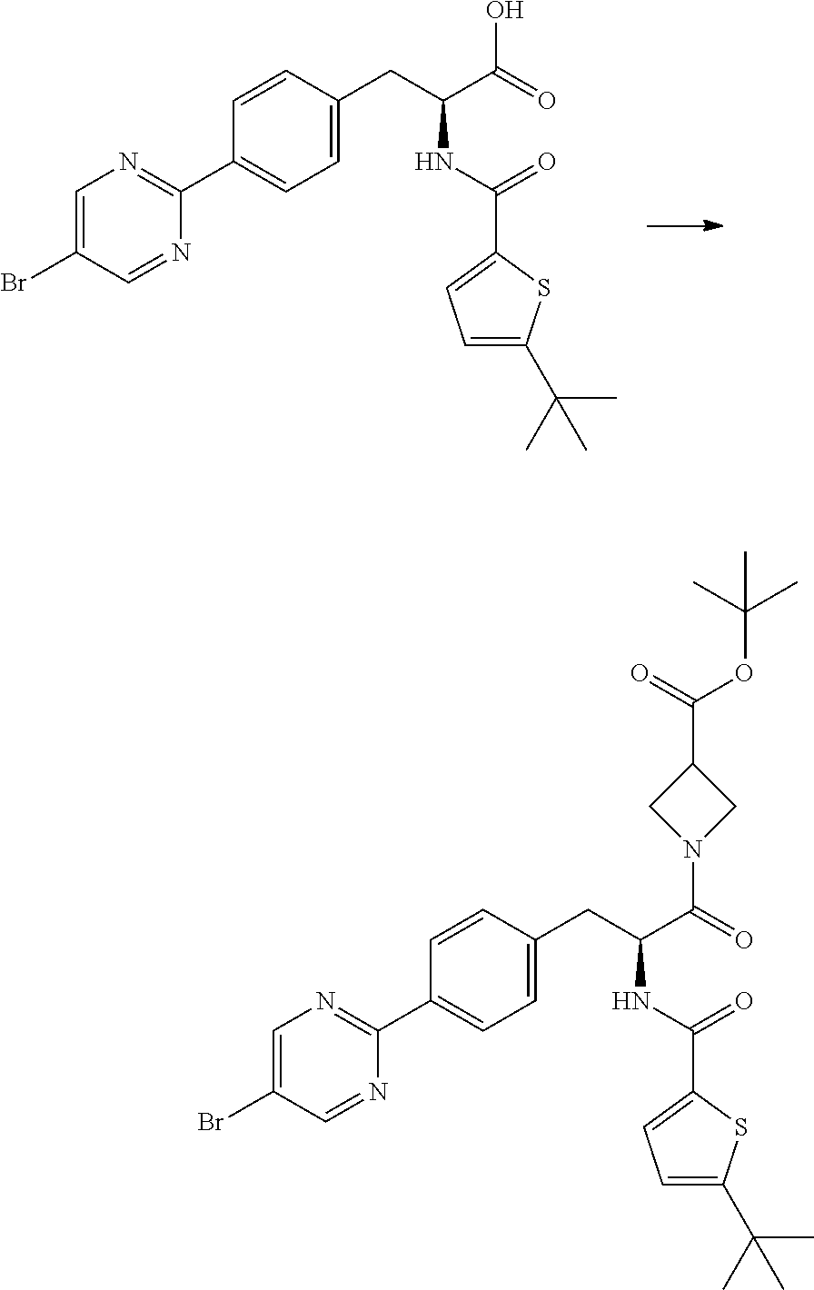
C1(C2=NC=C(Br)C=N2)=CC=C(CC(C(N2CC(C(=O)OC(C)(C)C)C2)=O)NC(C2=CC=C(C(C)(C)C)S2)=O)C=C1.C1(C2=NC=C(Br)C=N2)=CC=C(CC(C(O)=O)NC(C2=CC=C(C(C)(C)C)S2)=O)C=C1
